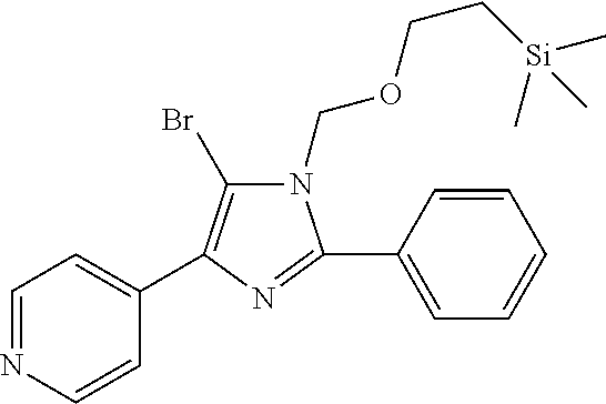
C1=NC=CC(C2=C(Br)N(COCC[Si](C)(C)C)C(C3=CC=CC=C3)=N2)=C1
